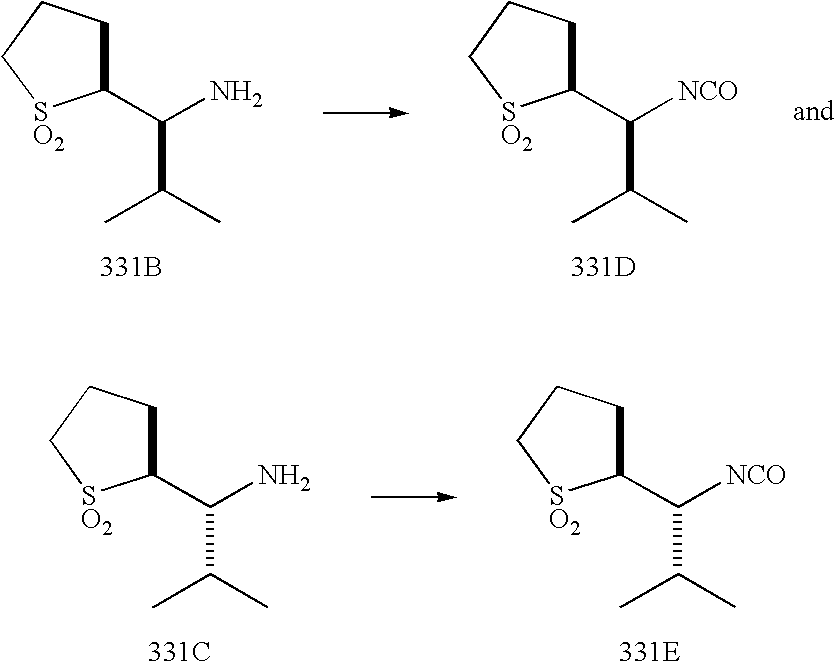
C1(C(N)C(C)C)CCC[SO2]1.[331B].C1(C([NCO])C(C)C)CCC[SO2]1.[331D].C1(C(N)C(C)C)CCC[SO2]1.[331C].C1(C([NCO])C(C)C)CCC[SO2]1.[331E]
